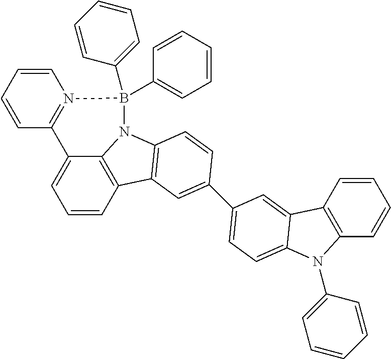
C1=CC2=C3C(=C1)C1=N(C=CC=C1)B(C1=CC=CC=C1)(C1=CC=CC=C1)N3C1=C2C=C(C2=CC=C3C(=C2)C2=C(C=CC=C2)N3C2=CC=CC=C2)C=C1
